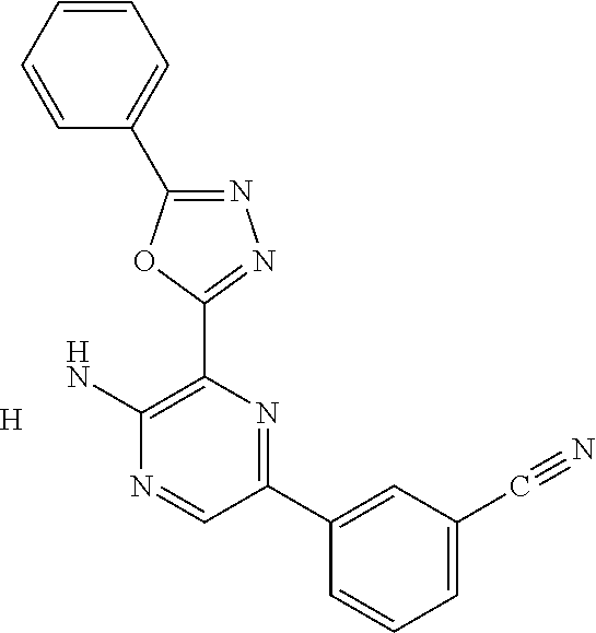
[H].NC1=C(C2=NN=C(C3=CC=CC=C3)O2)N=C(C2=CC(C#N)=CC=C2)C=N1
